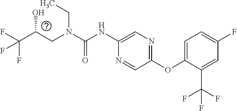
C(O)(CN(CC)C(=O)NC1=CN=C(OC2=CC=C(F)C=C2C(F)(F)F)C=N1)C(F)(F)F
